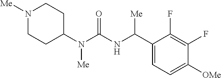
N1([Me])CCC(N(C(=O)NC(C2=CC=C([OMe])C(F)=C2F)[Me])[Me])CC1
